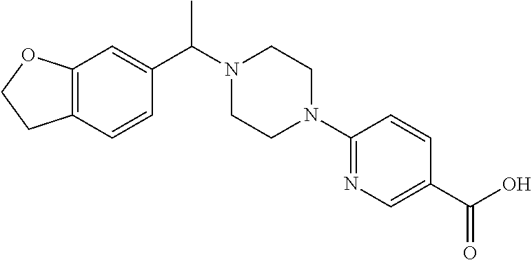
C1(C(N2CCN(C3=NC=C(C(O)=O)C=C3)CC2)C)=CC2=C(C=C1)CCO2
